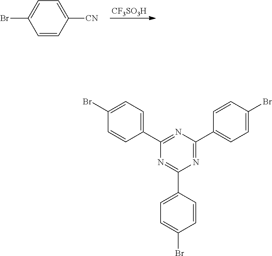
[CF3SO3H].C1=CC([CN])=CC=C1Br.C1(Br)=CC=C(C2=NC(C3=CC=C(Br)C=C3)=NC(C3=CC=C(Br)C=C3)=N2)C=C1
